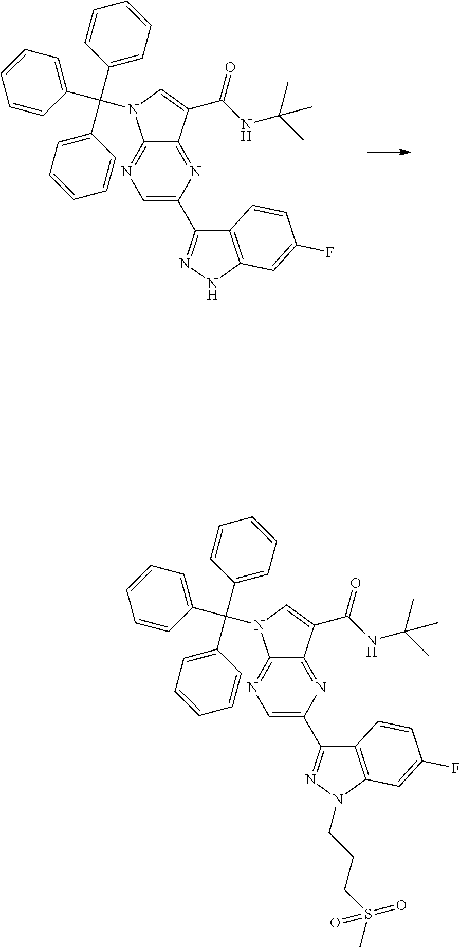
C1=C(C2=NNC3=C2C=CC(F)=C3)N=C2C(=N1)N(C(C1=CC=CC=C1)(C1=CC=CC=C1)C1=CC=CC=C1)C=C2C(=O)NC(C)(C)C.C1=C(C2=NN(CCCS(C)(=O)=O)C3=C2C=CC(F)=C3)N=C2C(=N1)N(C(C1=CC=CC=C1)(C1=CC=CC=C1)C1=CC=CC=C1)C=C2C(=O)NC(C)(C)C
